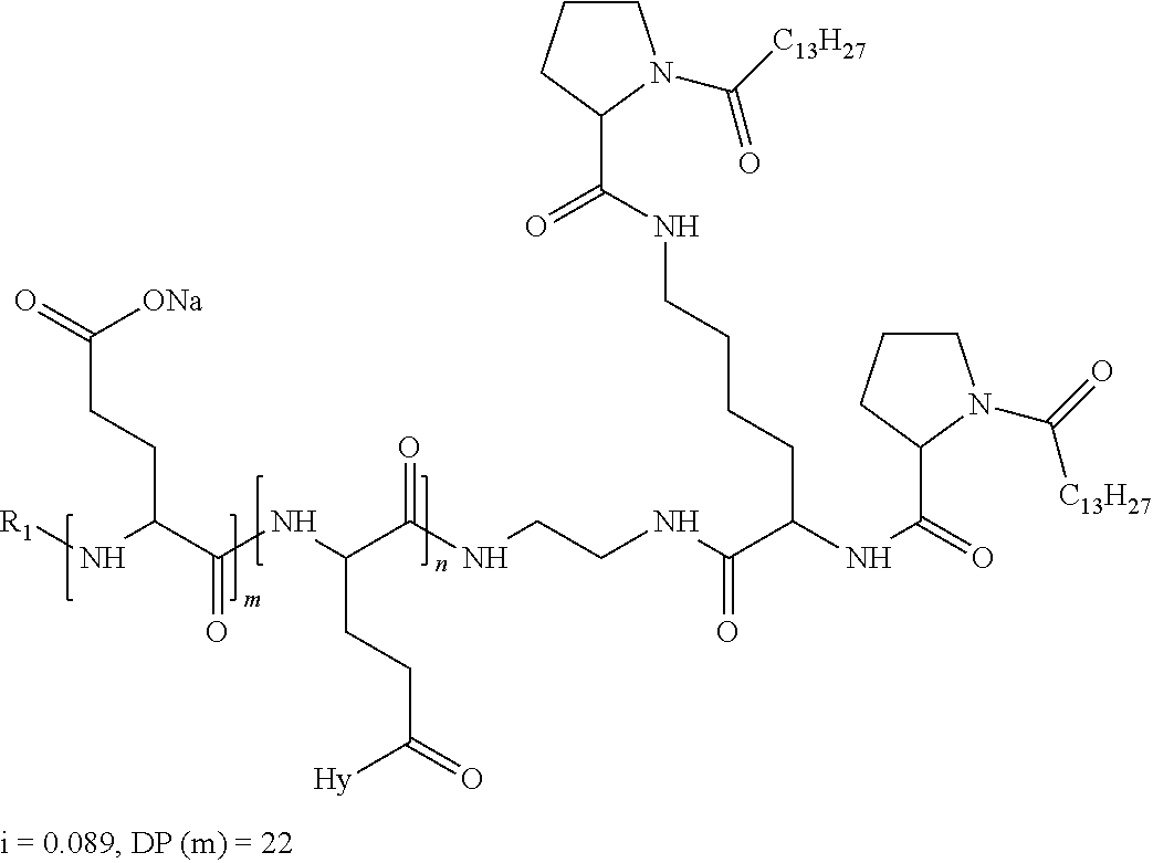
[R1]NC(C(NC(C(NCCNC(C(NC(=O)C1N(C(=O)[C13H27])CCC1)CCCCNC(C1N(C([C13H27])=O)CCC1)=O)=O)=O)CCC(=O)[Hy])=O)CCC(=O)[ONa]
